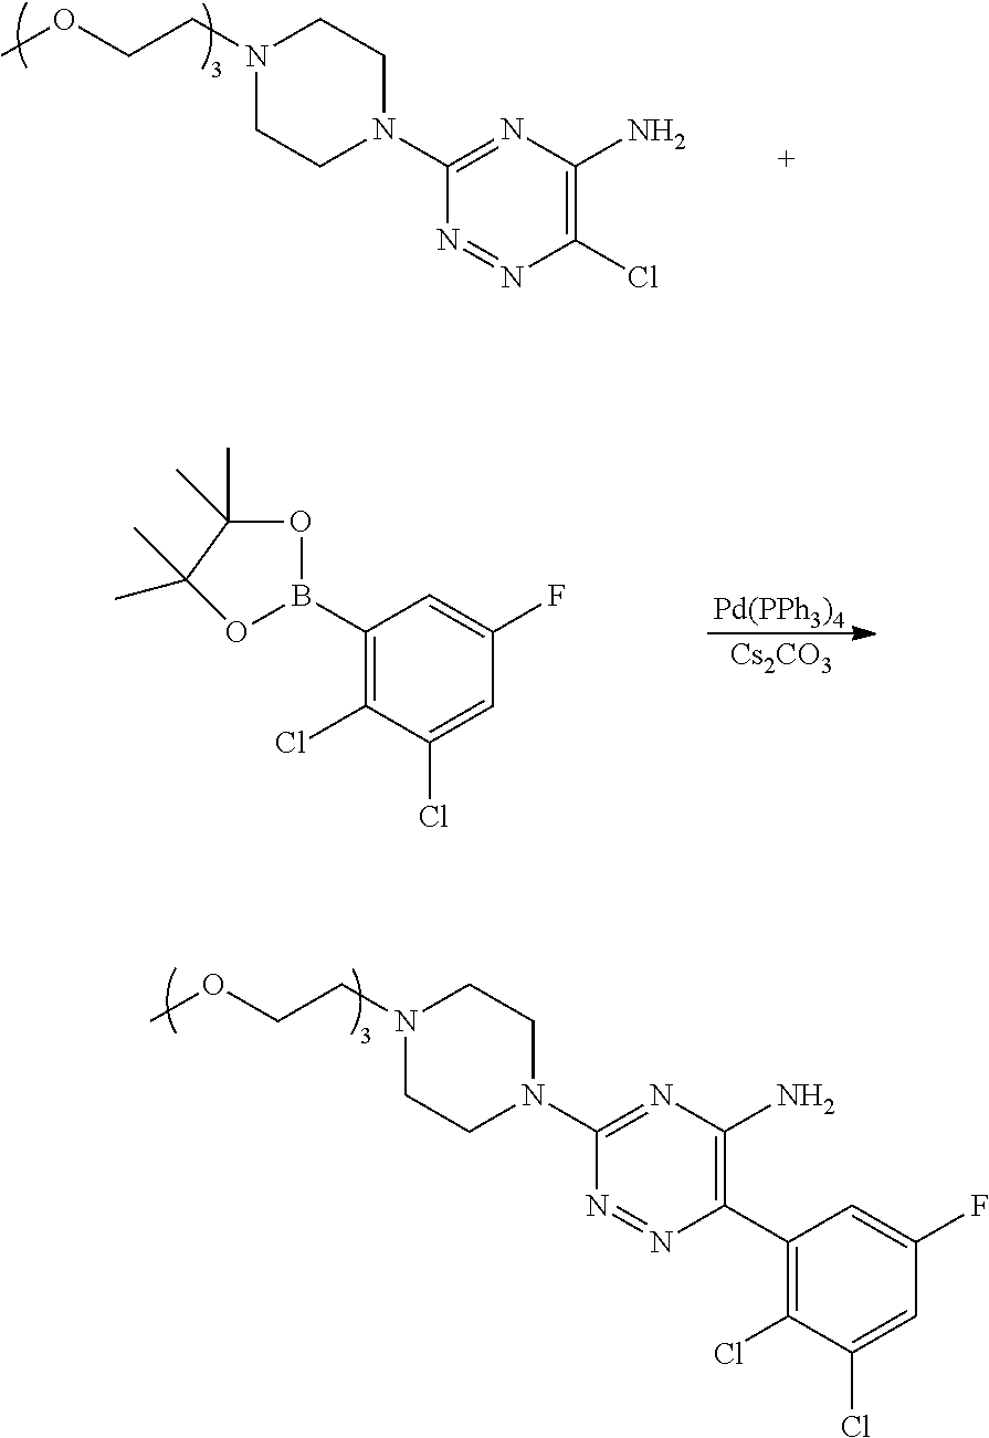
C1(N2CCN(CCOC)CC2)=NC(N)=C(Cl)N=N1.[Cs2CO3].[Pd(PPh3)4].C1(B2OC(C)(C)C(C)(C)O2)=C(Cl)C(Cl)=CC(F)=C1.C1(N2CCN(CCOC)CC2)=NC(N)=C(C2=C(Cl)C(Cl)=CC(F)=C2)N=N1
